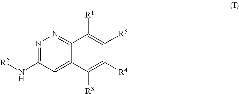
N(C1=NN=C2C(=C1)C([R3])=C([R4])C([R5])=C2[R1])[R2]
